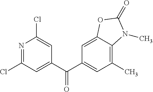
C1=C2C(=C(C)C=C1C(C1=CC(Cl)=NC(Cl)=C1)=O)N(C)C(=O)O2
